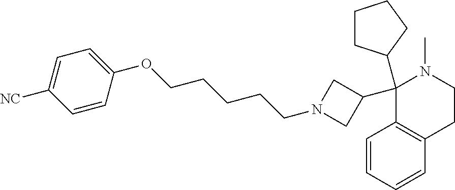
C1(C2CCCC2)(C2CN(CCCCCOC3=CC=C([NC])C=C3)C2)C2=C(CCN1C)C=CC=C2
